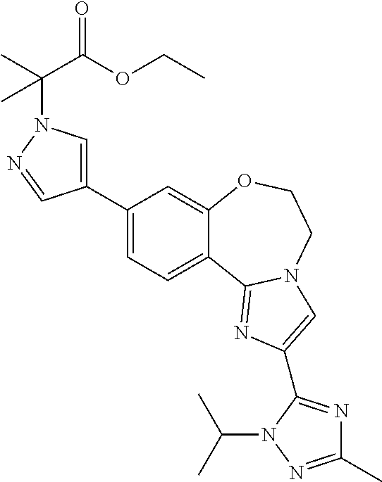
C1(C2=CN(C(C(OCC)=O)(C)C)N=C2)=CC=C2C(=C1)OCCN1C2=NC(C2=NC(C)=NN2C(C)C)=C1
